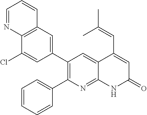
C12=C(C=C(C3=C(C4=CC=CC=C4)N=C4C(=C3)C(C=C(C)C)=CC(=O)N4)C=C1Cl)C=CC=N2
